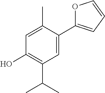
C1(C)=CC(O)=C(C(C)C)C=C1C1=CC=CO1
